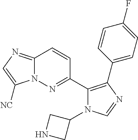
C12=NC=C([NC])N1N=C(C1=C(C3=CC=C(F)C=C3)N=CN1C1CNC1)C=C2
